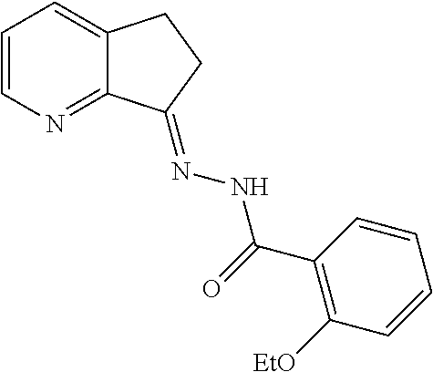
C1=CN=C2C(=C1)CCC2=NNC(=O)C1=C([EtO])C=CC=C1
